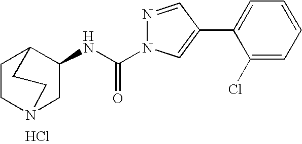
C1CN2CC(NC(=O)N3N=CC(C4=CC=CC=C4Cl)=C3)C1CC2.Cl
